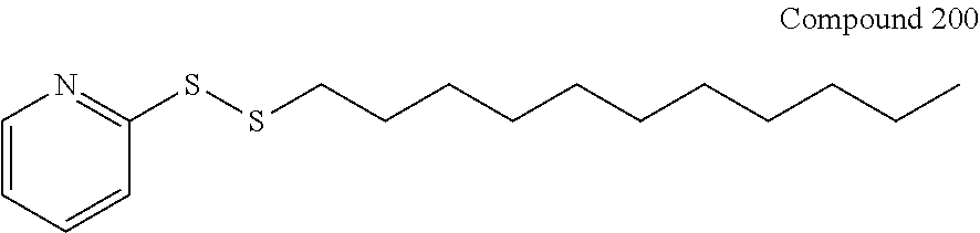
C1=CC=CC(SSCCCCCCCCCCC)=N1
